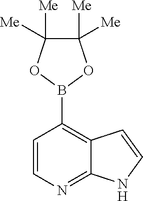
C1([Me])([Me])C([Me])([Me])OB(C2=C3C(=NC=C2)NC=C3)O1
